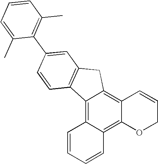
C12=C3C(=C4C(=C1CC1=C2C=CC(C2=C(C)C=CC=C2C)=C1)C=CCO4)C=CC=C3
